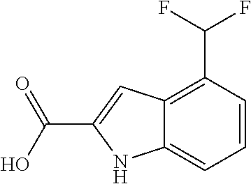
C12=C(C(F)F)C=CC=C1NC(C(O)=O)=C2
